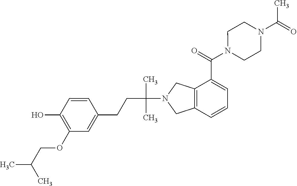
C1=CC(O)=C(OCC(C)C)C=C1CCC(N1CC2=C(C1)C(C(N1CCN(C(=O)C)CC1)=O)=CC=C2)(C)C
